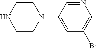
C1CN(C2=CC(Br)=CN=C2)CCN1
